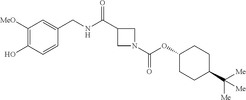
C1([MeO])=C(O)C=CC(CNC(=O)C2CN(C(OC3CCC(C([Me])([Me])[Me])CC3)=O)C2)=C1
